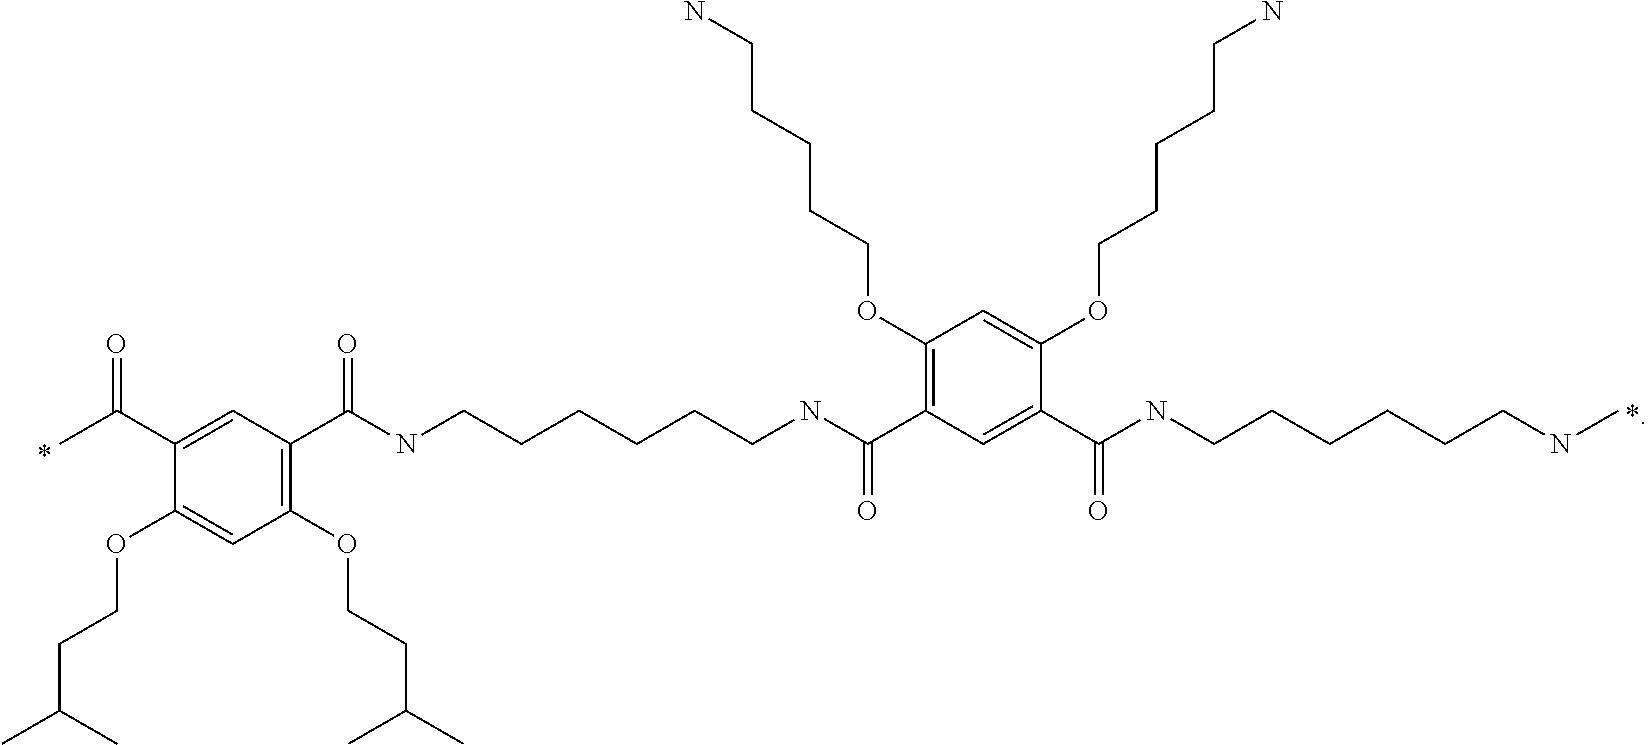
C(C1=CC(C(=O)NCCCCCCNC(C2=C(OCCCCCN)C=C(OCCCCCN)C(C(NCCCCCCNC)=O)=C2)=O)=C(OCCC(C)C)C=C1OCCC(C)C)(=O)C
